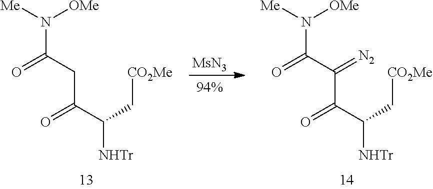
N([OMe])([Me])C(CC(C(C[CO2Me])[NHTr])=O)=O.[MsN3].N([OMe])([Me])C(C(C(C(C[CO2Me])[NHTr])=O)=[N2])=O
